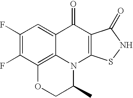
C1(F)=C(F)C2=C3C(=C1)C(=O)C1=C(N3C(C)CO2)SNC1=O
